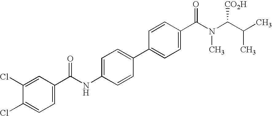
C1(C2=CC=C(C(=O)N(C(C(C)C)[CO2H])C)C=C2)=CC=C(NC(C2=CC=C(Cl)C(Cl)=C2)=O)C=C1
